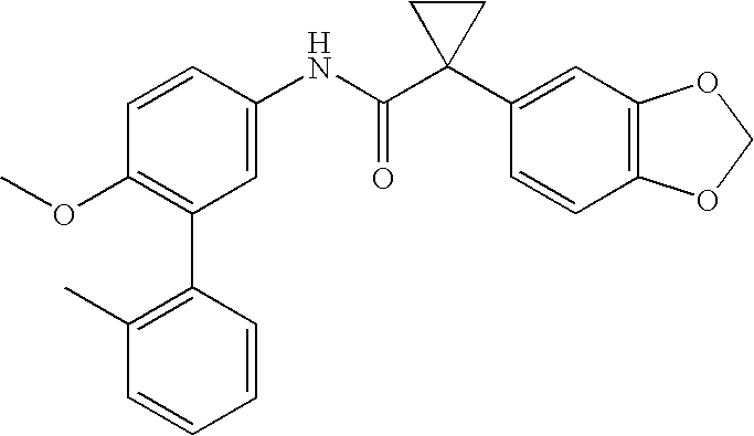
C1(NC(C2(C3=CC4=C(C=C3)OCO4)CC2)=O)=CC(C2=C(C)C=CC=C2)=C(OC)C=C1
